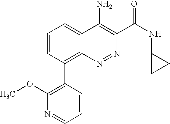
C1=CC(C2=C3C(=CC=C2)C(N)=C(C(=O)NC2CC2)N=N3)=C(OC)N=C1
